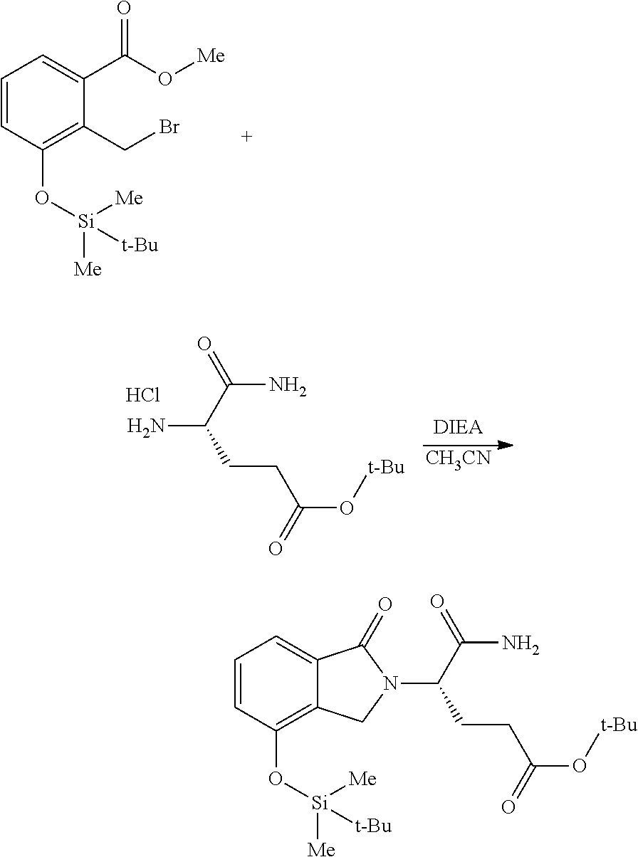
C1=CC(O[Si]([Me])([Me])[t-Bu])=C(CBr)C(C(O[Me])=O)=C1.NC(C(N)=O)CCC(O[t-Bu])=O.Cl.[CH3CN].C(C(N)=O)(CCC(O[t-Bu])=O)N1CC2=C(O[Si]([Me])([Me])[t-Bu])C=CC=C2C1=O
